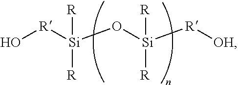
O[R][Si](O[Si]([R][OH])([R])[R])([R])[R]
